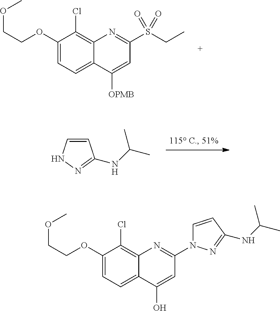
C1(OCCOC)=CC=C2C(=C1Cl)N=C(S(CC)(=O)=O)C=C2[OPMB].C1=CNN=C1NC(C)C.C1(OCCOC)=CC=C2C(=C1Cl)N=C(N1C=CC(NC(C)C)=N1)C=C2O
